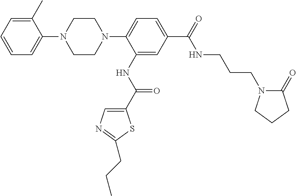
C1=CC=C(C)C(N2CCN(C3=CC=C(C(NCCCN4C(=O)CCC4)=O)C=C3NC(=O)C3=CN=C(CCC)S3)CC2)=C1
